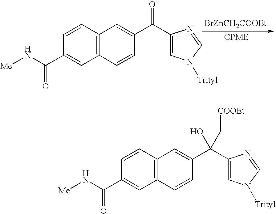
C12=C(C=CC(C(N[Me])=O)=C1)C=C(C(C1=CN([Trityl])C=N1)=O)C=C2.[BrZnCH2COOEt].[CPME].C12=C(C=CC(C(N[Me])=O)=C1)C=C(C(C1=CN([Trityl])C=N1)(O)C[COOEt])C=C2
